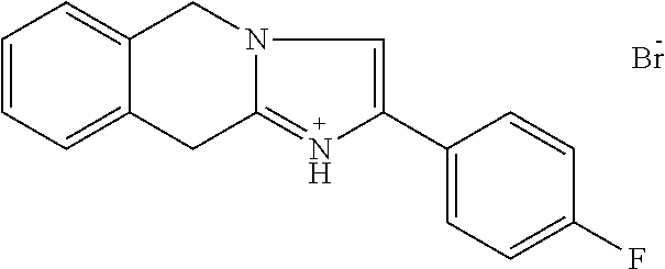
C1=CC=C2C(=C1)CN1C(=NC(C3=CC=C(F)C=C3)=C1)C2.Br
